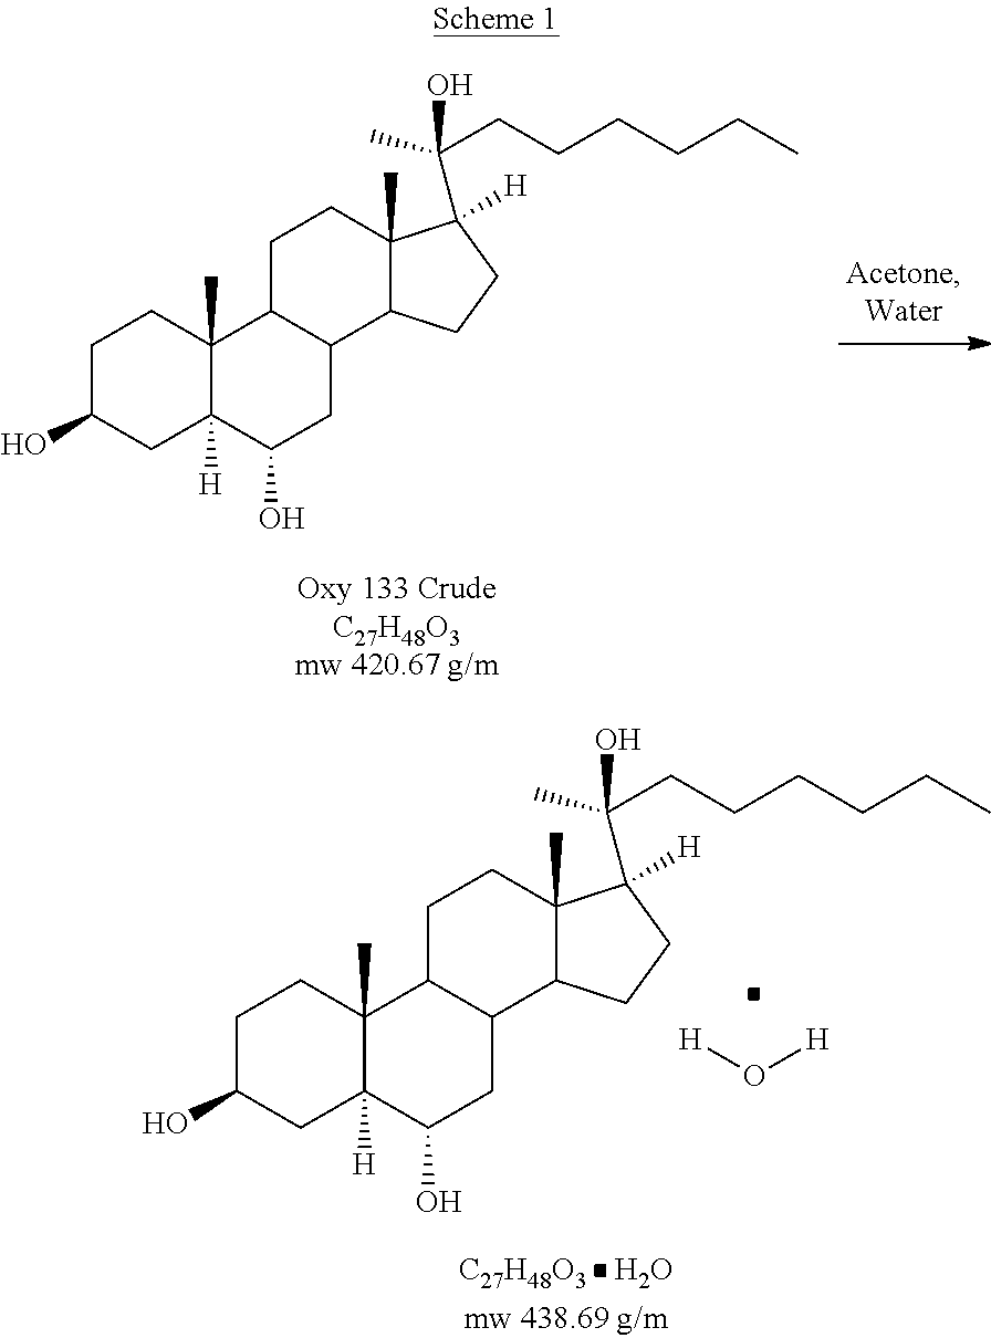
C1C(O)CC2([H])C(C)(C1)C1C(CC2O)C2C(C)(CC1)C(C(CCCCCC)(O)C)([H])CC2.O.[C27H48O3].C1C(O)CC2([H])C(C)(C1)C1C(CC2O)C2C(C)(CC1)C(C(CCCCCC)(O)C)([H])CC2.[H]O[H]
